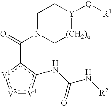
C1N(C(=O)c2[V1]:[V2]:[V4]c2NC(N[R2])=O)C[(CH2)a][Y]([Q][R1])C1
